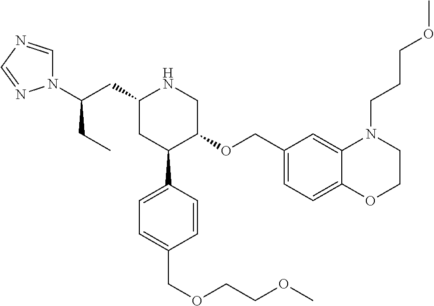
C1(CC(N2C=NC=N2)CC)CC(C2=CC=C(COCCOC)C=C2)C(OCC2=CC=C3C(=C2)N(CCCOC)CCO3)CN1
